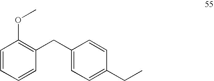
C1=CC(CC2=CC=C(CC)C=C2)=C(OC)C=C1
